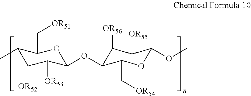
C1(C)C([OR52])C([OR53])C(OC2C([OR56])C([OR55])C(OC)OC2C[OR54])OC1C[OR51]
